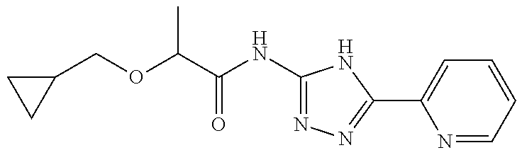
C1(COC(C(NC2=NN=C(C3=CC=CC=N3)N2)=O)C)CC1
